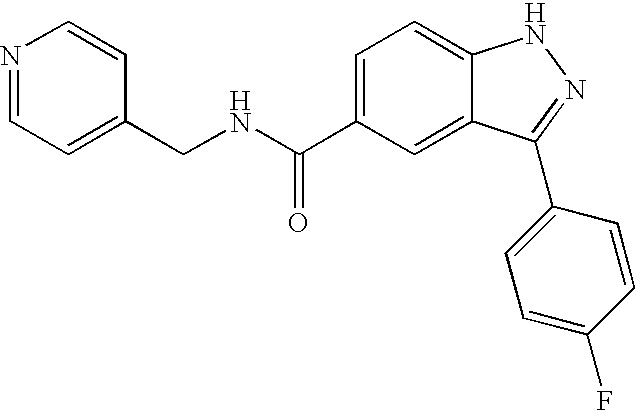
C(NC(C1=CC=C2C(=C1)C(C1=CC=C(F)C=C1)=NN2)=O)C1=CC=NC=C1
